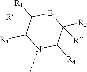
CN1C([R4])C([R])([R2])[E1]C([R1])([R])C1[R3]
